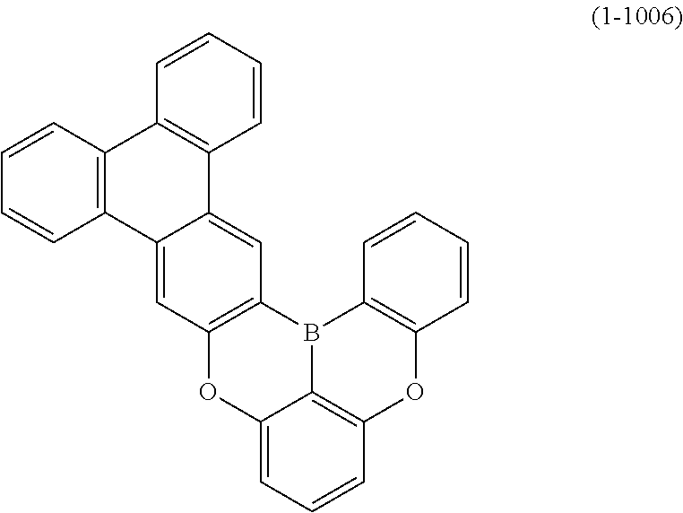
C12=C(B3C4=C(OC5=C3C=CC=C5)C=CC=C4O1)C=C1C(=C2)C2=C(C3=C1C=CC=C3)C=CC=C2
